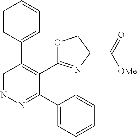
N1=CC(C2=CC=CC=C2)=C(C2=NC(C([OMe])=O)CO2)C(C2=CC=CC=C2)=N1
